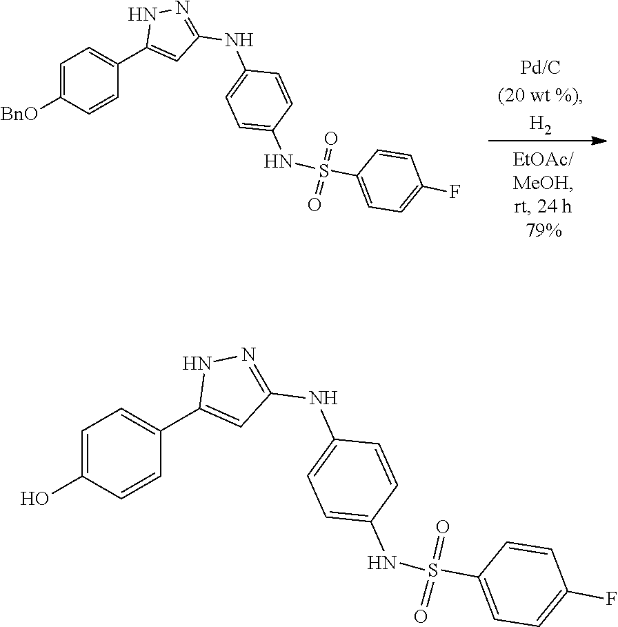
C1=C([BnO])C=CC(C2=CC(NC3=CC=C(NS(=O)(=O)C4=CC=C(F)C=C4)C=C3)=NN2)=C1.C1=C(O)C=CC(C2=CC(NC3=CC=C(NS(=O)(=O)C4=CC=C(F)C=C4)C=C3)=NN2)=C1
